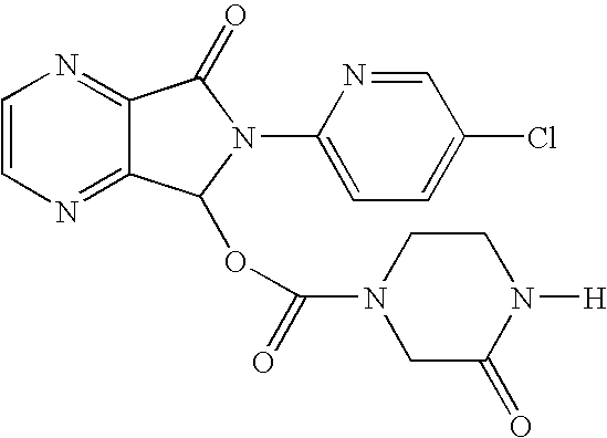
C12=NC=CN=C1C(=O)N(C1=CC=C(Cl)C=N1)C2OC(N1CC(=O)N([H])CC1)=O
